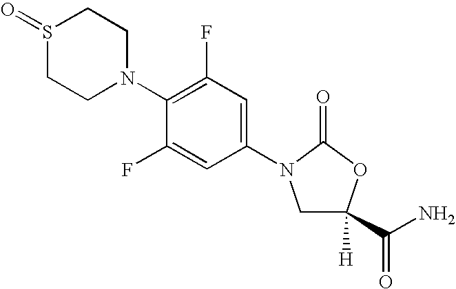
C1CN(C2=C(F)C=C(N3CC(C(N)=O)([H])OC3=O)C=C2F)CCS1=O
